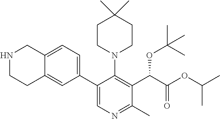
C1(C2=CC=C3C(=C2)CCNC3)=CN=C(C)C(C(C(OC(C)C)=O)OC(C)(C)C)=C1N1CCC(C)(C)CC1
